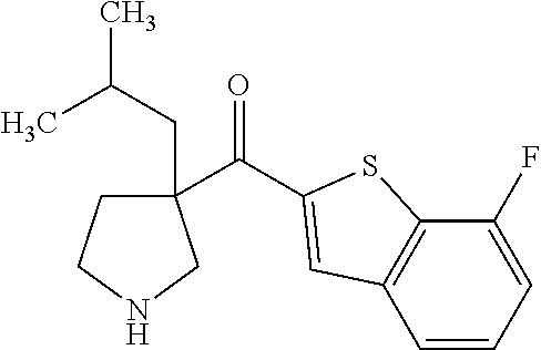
C1=CC=C(F)C2=C1C=C(C(=O)C1(CC(C)C)CCNC1)S2
